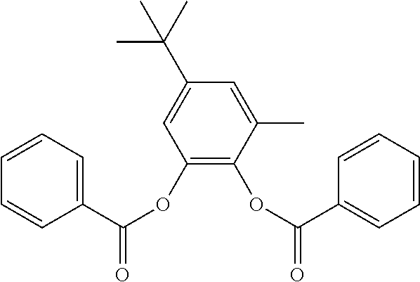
C1=C(C)C(OC(C2=CC=CC=C2)=O)=C(OC(C2=CC=CC=C2)=O)C=C1C(C)(C)C
